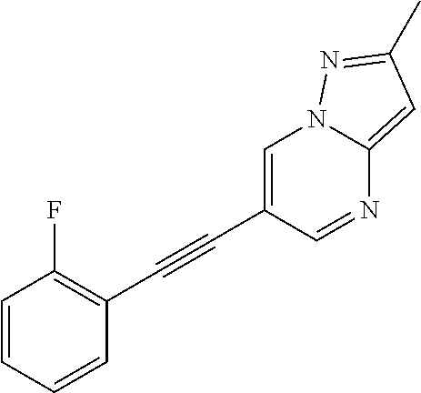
C1=C(C#CC2=C(F)C=CC=C2)C=NC2=CC(C)=NN12
